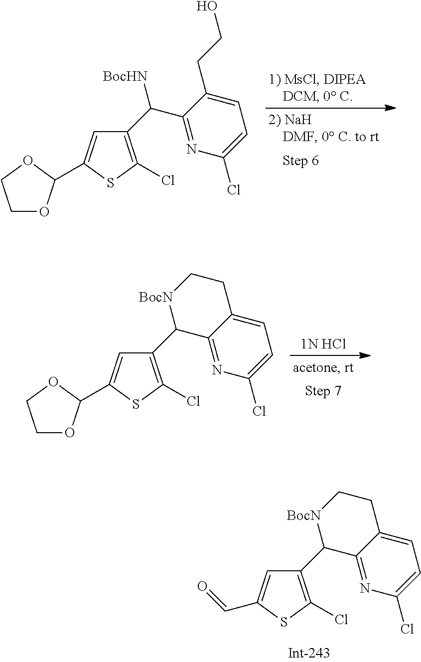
C1(C([BocHN])C2=NC(Cl)=CC=C2CCO)=C(Cl)SC(C2OCCO2)=C1.C1(C2[BocN]CCC3=CC=C(Cl)N=C23)=C(Cl)SC(C=O)=C1.[1N HCl].C1(C2[BocN]CCC3=CC=C(Cl)N=C23)=C(Cl)SC(C2OCCO2)=C1
